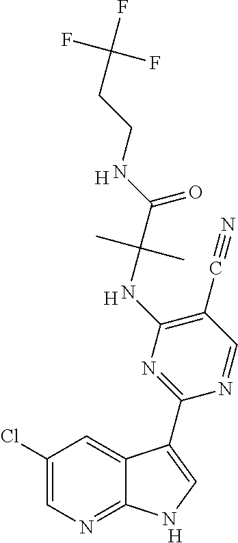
C1(Cl)=CN=C2C(=C1)C(C1=NC(NC(C(NCCC(F)(F)F)=O)(C)C)=C(C#N)C=N1)=CN2.[H].[H].[H]
